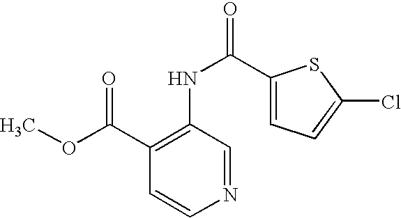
C1(C(OC)=O)=C(NC(=O)C2=CC=C(Cl)S2)C=NC=C1
